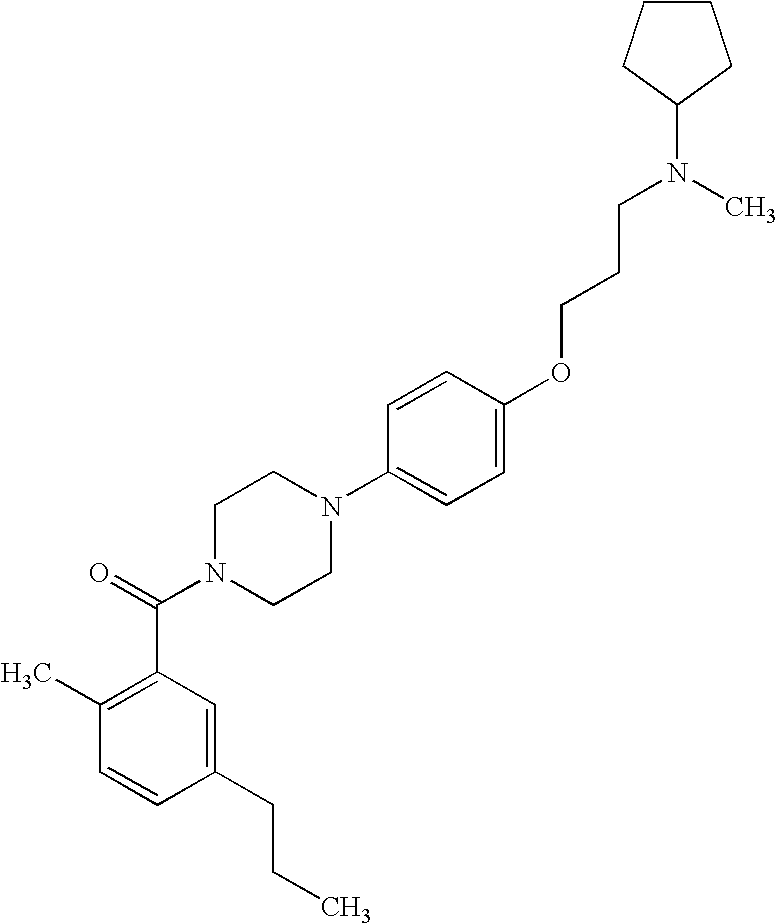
C1=CC(CCC)=CC(C(N2CCN(C3=CC=C(OCCCN(C)C4CCCC4)C=C3)CC2)=O)=C1C
